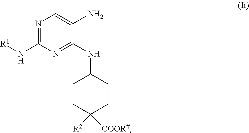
N1=C(N[R1])N=C(NC2CCC([R2])([COOR#])CC2)C(N)=C1
